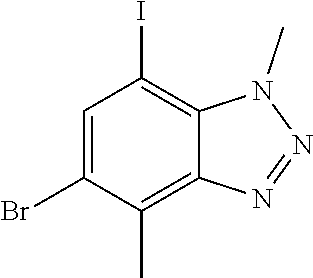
C1=C(Br)C(C)=C2C(=C1I)N(C)N=N2
